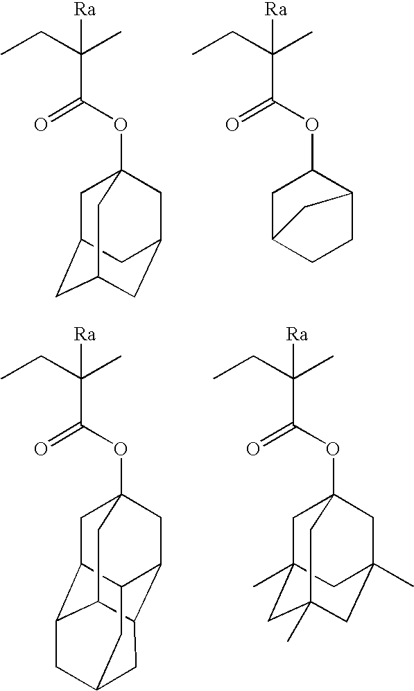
CCC(C)([Ra])C(OC12CC3CC(CC(C1)C3)C2)=O.CCC(C)([Ra])C(OC1CC2CCC1C2)=O.CCC(C)([Ra])C(OC12CC3C4CC5CC(C(C1)C3C5)C4C2)=O.CCC(C)([Ra])C(OC12CC3(C)CC(C)(CC(C)(C1)C3)C2)=O
